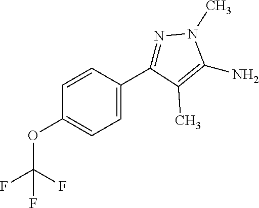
O(C1=CC=C(C2=NN(C)C(N)=C2C)C=C1)C(F)(F)F
